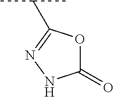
C1(=O)OC(C(C)C)=NN1
